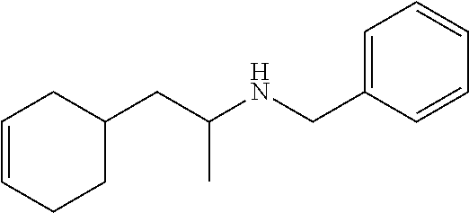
C1=CC=CC=C1CNC(CC1CC=CCC1)C
